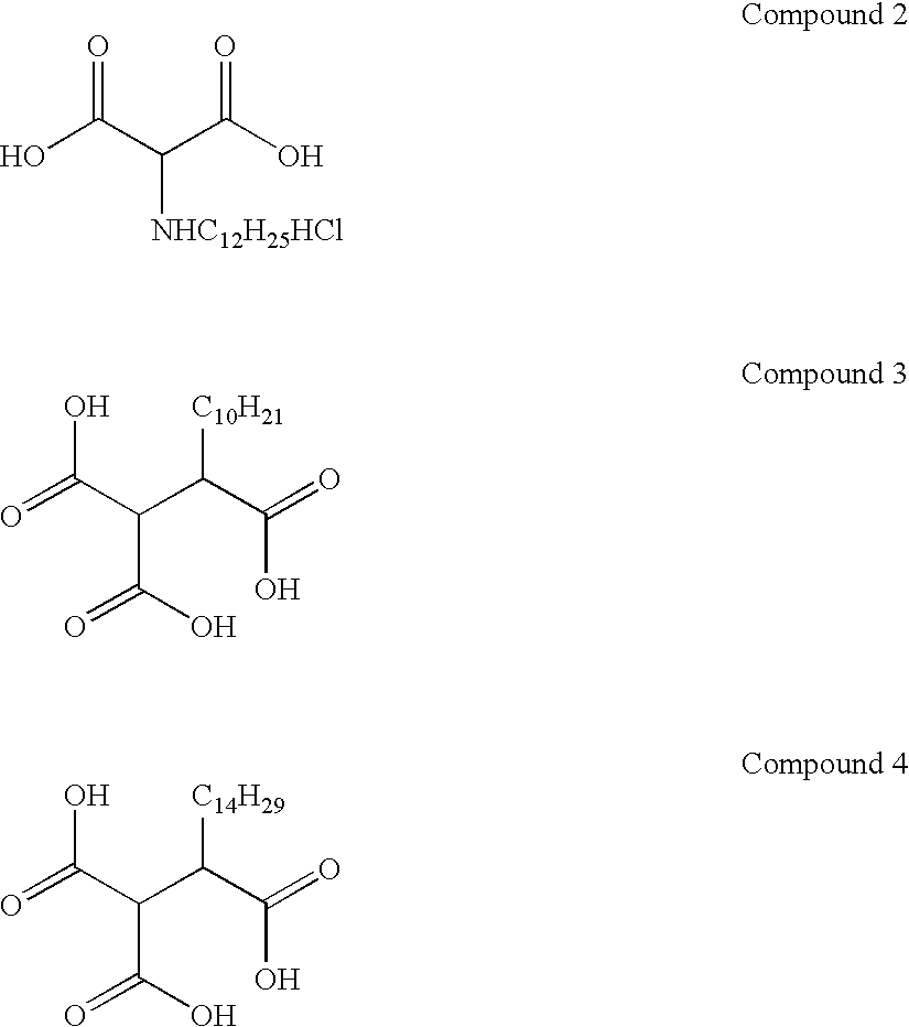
OC(C(C(O)=O)[NHC12H25HCl])=O.C(C(O)=O)(C(C(O)=O)[C10H21])C(O)=O.C(C(O)=O)(C(C(O)=O)[C14H29])C(O)=O
